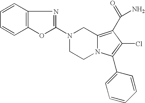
N1(C2=NC3=C(O2)C=CC=C3)CCN2C(=C(C(=O)N)C(Cl)=C2C2=CC=CC=C2)C1
